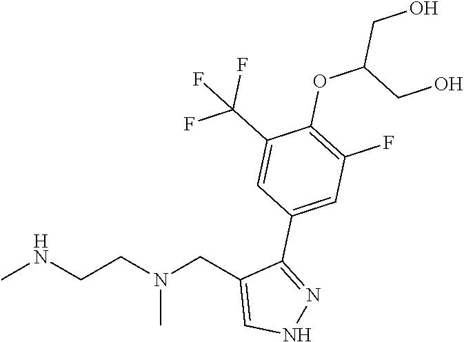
CNCCN(CC1=CNN=C1C1=CC(F)=C(OC(CO)CO)C(C(F)(F)F)=C1)C
